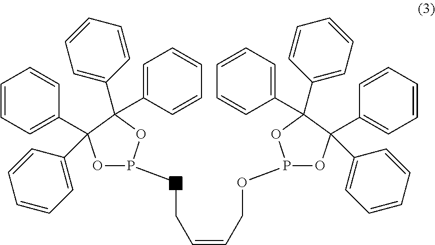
O(CC=CCCP1OC(C2=CC=CC=C2)(C2=CC=CC=C2)C(C2=CC=CC=C2)(C2=CC=CC=C2)O1)P1OC(C2=CC=CC=C2)(C2=CC=CC=C2)C(C2=CC=CC=C2)(C2=CC=CC=C2)O1
